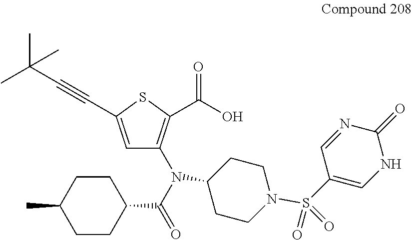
C1(N(C(=O)C2CCC(C)CC2)C2=C(C(O)=O)SC(C#CC(C)(C)C)=C2)CCN(S(=O)(=O)C2=CNC(=O)N=C2)CC1
